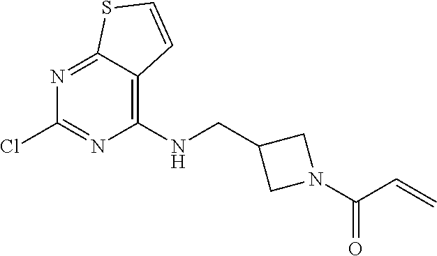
C12=NC(Cl)=NC(NCC3CN(C(C=C)=O)C3)=C1C=CS2
